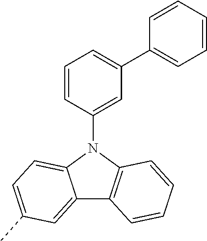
C1=CC(N2C3=CC=C(C)C=C3C3=C2C=CC=C3)=CC(C2=CC=CC=C2)=C1
